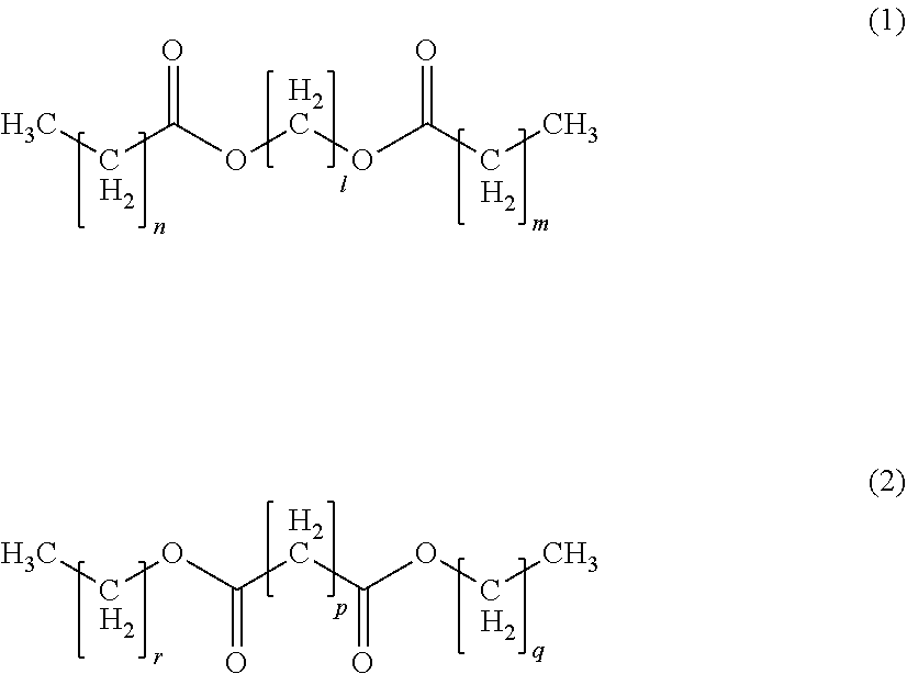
CCC(OCOC(CC)=O)=O.[H2].[H2].[H2].CCOC(CC(OCC)=O)=O.[H2].[H2].[H2]
